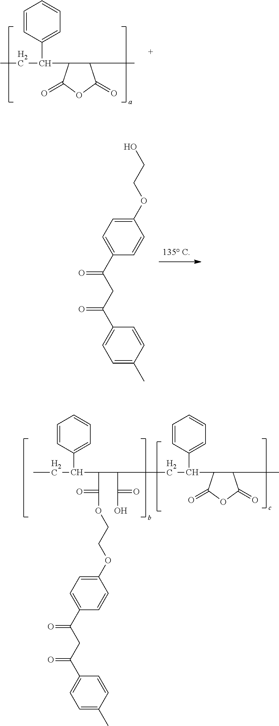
C1(OCCO)=CC=C(C(CC(=O)C2=CC=C(C)C=C2)=O)C=C1.C1(C(CC)C2=CC=CC=C2)C(C)C(=O)OC1=O.C(C(O)=O)(CC(C1C(C)C(=O)OC1=O)C1=CC=CC=C1)C(C(=O)OCCOC1=CC=C(C(CC(=O)C2=CC=C(C)C=C2)=O)C=C1)C(CC)C1=CC=CC=C1
